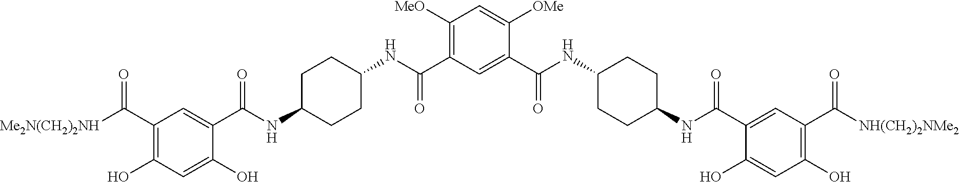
C1(C(NC2CCC(NC(C3=CC(C([NH(CH2)2NMe2])=O)=C(O)C=C3O)=O)CC2)=O)=CC(C(NC2CCC(NC(C3=CC(C([Me2N(CH2)2NH])=O)=C(O)C=C3O)=O)CC2)=O)=C([MeO])C=C1[OMe]
